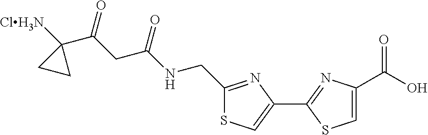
C1(C2=NC(C(O)=O)=CS2)=CSC(CNC(CC(C2([ClH3N])CC2)=O)=O)=N1
